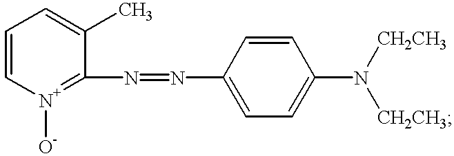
C1=C[N+]([O-])=C(N=NC2=CC=C(N([CH2CH3])[CH2CH3])C=C2)C(C)=C1
